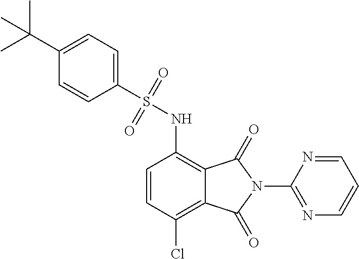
C1=CC(Cl)=C2C(=C1NS(C1=CC=C(C(C)(C)C)C=C1)(=O)=O)C(=O)N(C1=NC=CC=N1)C2=O
